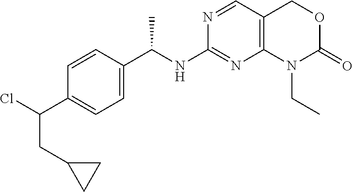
C1(C(NC2=NC3=C(C=N2)COC(=O)N3CC)C)=CC=C(C(Cl)CC2CC2)C=C1
